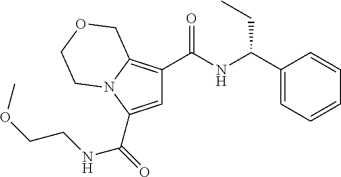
C(=O)(C1=CC(C(NC(C2=CC=CC=C2)CC)=O)=C2N1CCOC2)NCCOC
